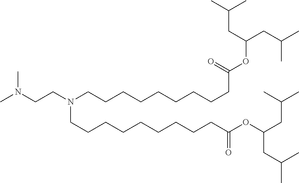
CN(CCN(CCCCCCCCCC(OC(CC(C)C)CC(C)C)=O)CCCCCCCCCC(=O)OC(CC(C)C)CC(C)C)C
